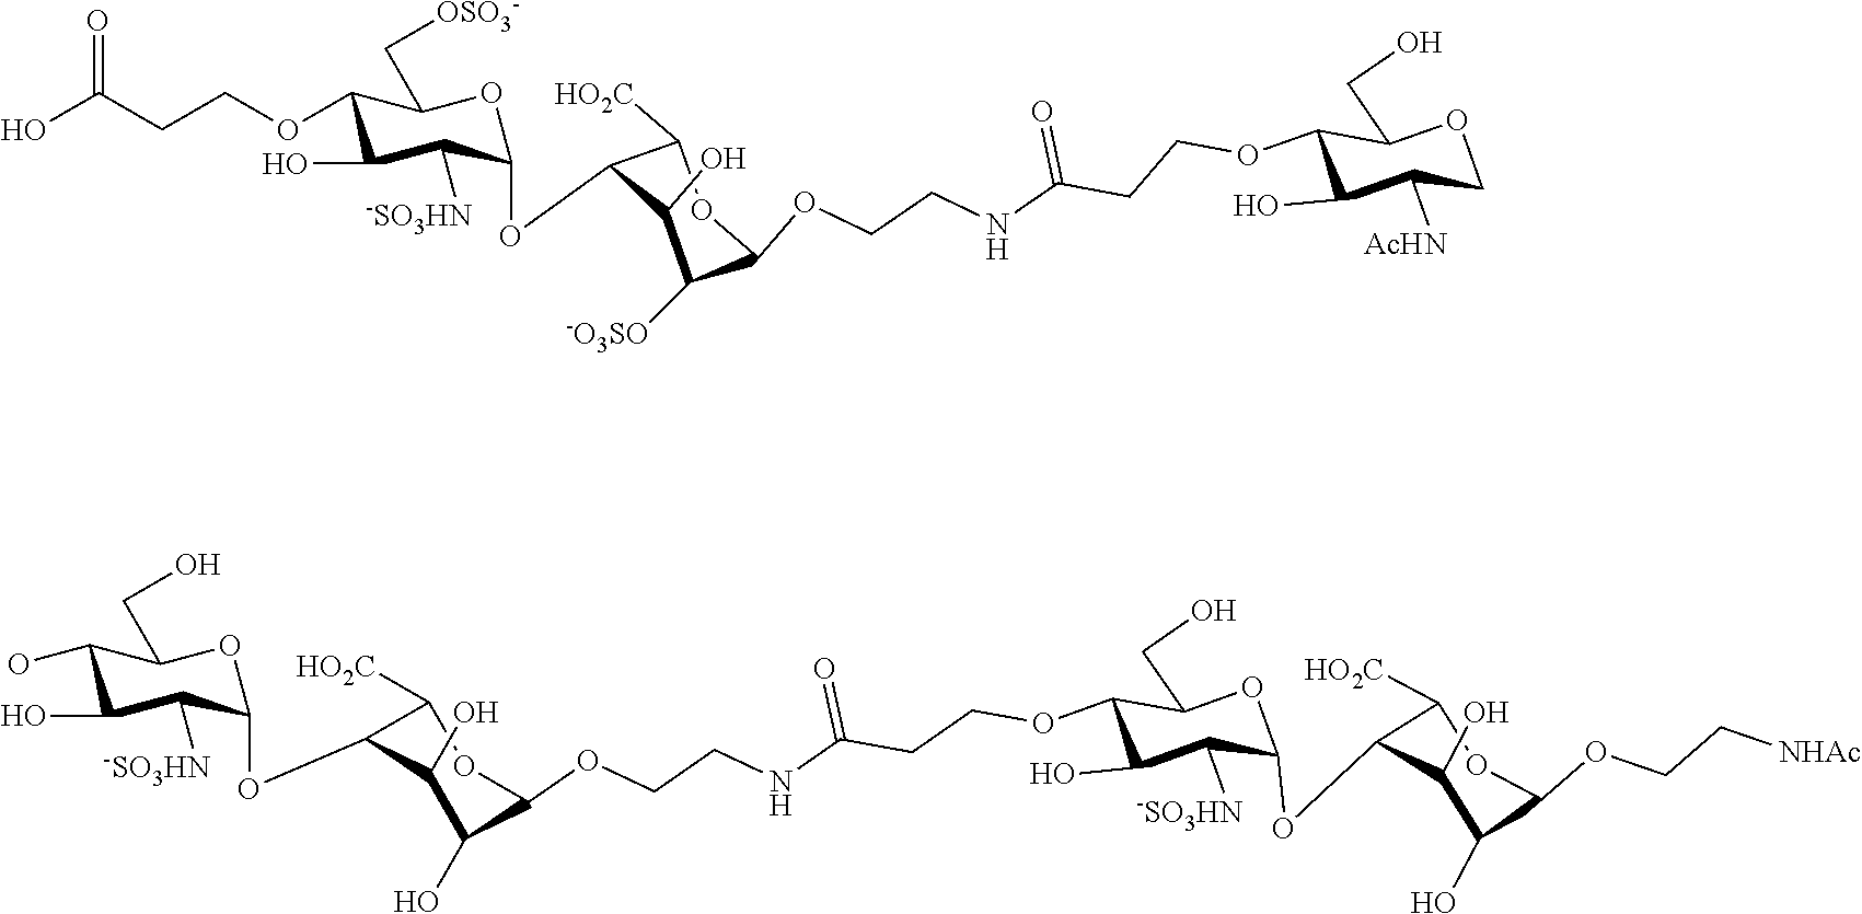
C1(O)C([-SO3HN])C(OC2C([HO2C])OC(OCC[NHAc])C(O)C2O)OC(CO)C1OCCC(NCCOC1C(O)C(O)C(OC2C([-SO3HN])C(O)C(O)C(CO)O2)C([HO2C])O1)=O.OC(CCOC1C(O)C([-SO3HN])C(OC2C([HO2C])OC(OCCNC(CCOC3C(O)C([AcHN])COC3CO)=O)C([-O3SO])C2O)OC1C[OSO3-])=O
